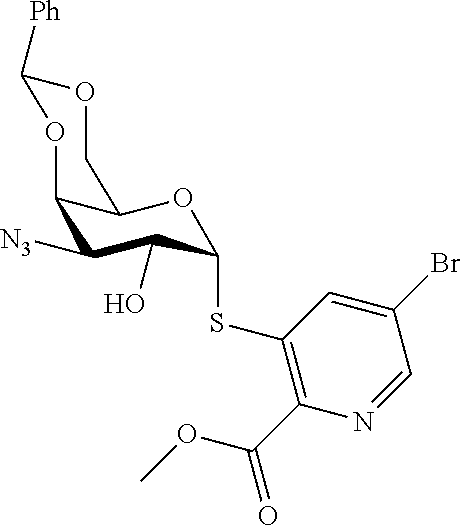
C12C([N3])C(O)C(SC3=C(C(OC)=O)N=CC(Br)=C3)OC1COC([Ph])O2
